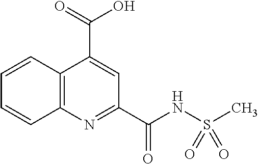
C12=C(N=C(C(NS(C)(=O)=O)=O)C=C1C(=O)O)C=CC=C2
